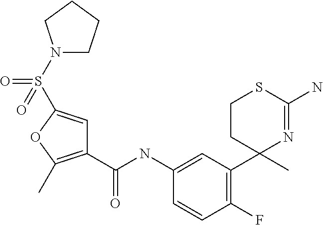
C1(C(NC2=CC(C3(C)N=C(N)SCC3)=C(F)C=C2)=O)=C(C)OC(S(=O)(=O)N2CCCC2)=C1
